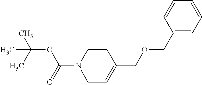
C1=CC(COCC2=CCN(C(=O)OC(C)(C)C)CC2)=CC=C1
